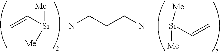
N(CCCN[Si]([Me])([Me])C=C)[Si](C=C)([Me])[Me]
